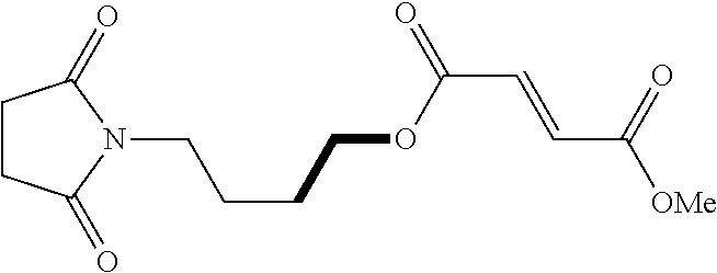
C1CC(=O)N(CCCCOC(C=CC([OMe])=O)=O)C1=O
